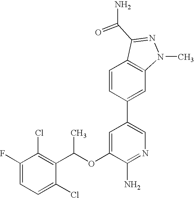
C1=C(F)C(Cl)=C(C(OC2=CC(C3=CC4=C(C=C3)C(C(N)=O)=NN4C)=CN=C2N)C)C(Cl)=C1
